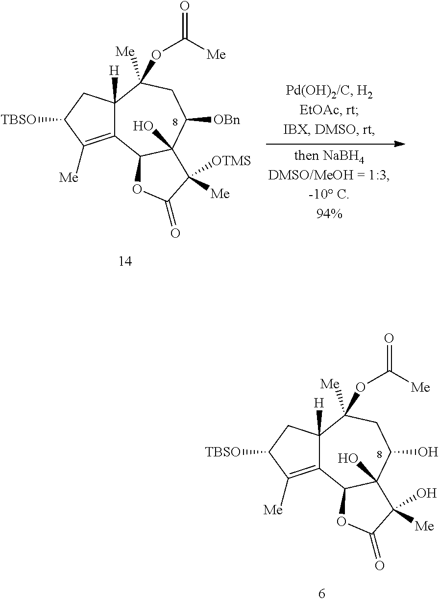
C12=C([Me])C([TBSO])CC1([H])C([Me])(OC(=O)[Me])CC([OBn])C1(O)C2OC(=O)C1([Me])[OTMS].C12=C([Me])C([TBSO])CC1([H])C([Me])(OC(=O)[Me])CC(O)C1(O)C2OC(=O)C1([Me])O
